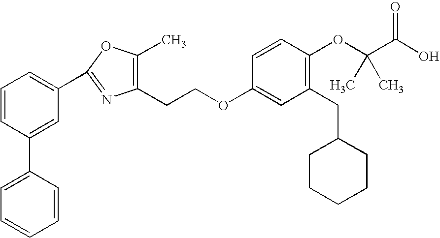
C1=CC=C(C2=NC(CCOC3=CC(CC4CCCCC4)=C(OC(C(O)=O)(C)C)C=C3)=C(C)O2)C=C1C1=CC=CC=C1
